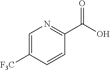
C1=C([F3C])C=CC(C(O)=O)=N1
